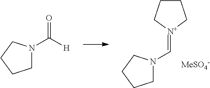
[N+]1(=CN2CCCC2)CCCC1.[MeSO4-].O=C([H])N1CCCC1
